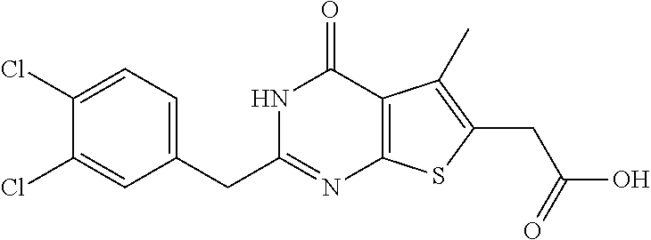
C1(Cl)=CC=C(CC2=NC3=C(C(=O)N2)C(C)=C(CC(O)=O)S3)C=C1Cl
